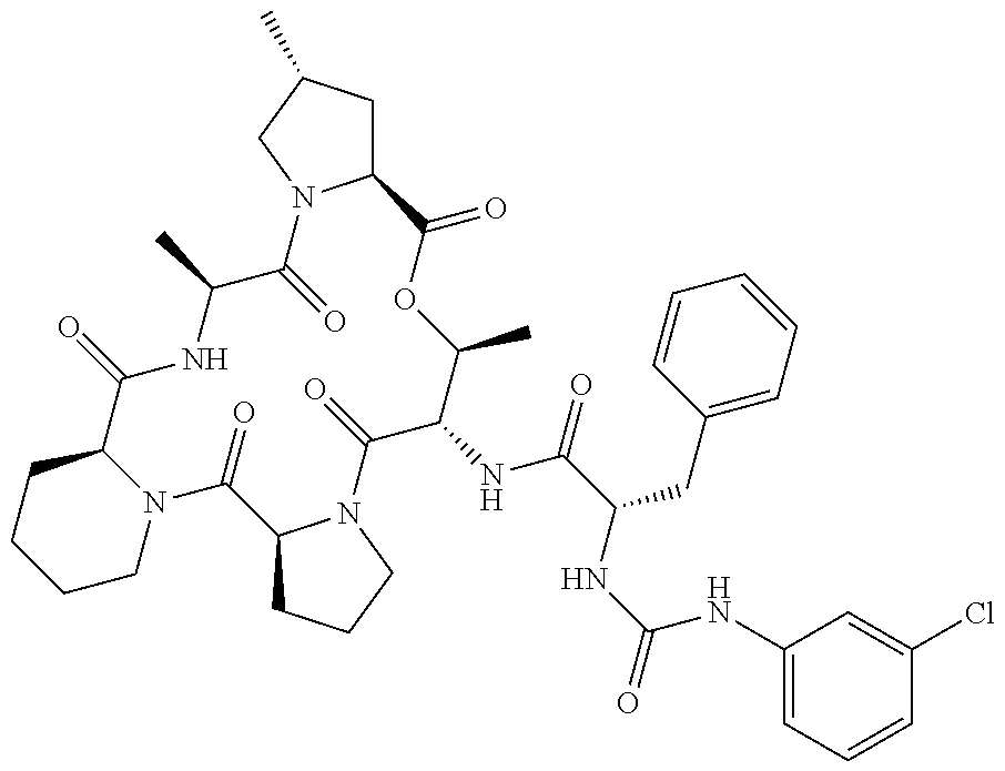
C1N2C(CCC1)C(=O)NC(C)C(=O)N1C(CC(C)C1)C(=O)OC(C)C(NC(=O)C(CC1=CC=CC=C1)NC(NC1=CC=CC(Cl)=C1)=O)C(=O)N1C(C2=O)CCC1
